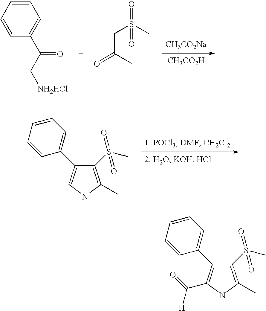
C1(S(C)(=O)=O)=C(C)NC=C1C1=CC=CC=C1.[CH3CO2Na].[CH3CO2H].O=C(C)CS(C)(=O)=O.C1(C(C[NH2HCl])=O)=CC=CC=C1.C1(S(C)(=O)=O)=C(C)NC(C(=O)[H])=C1C1=CC=CC=C1
